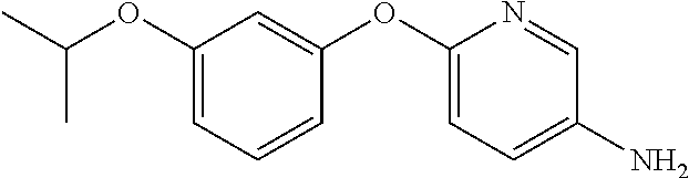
C1=C(OC2=CC(OC(C)C)=CC=C2)N=CC(N)=C1
